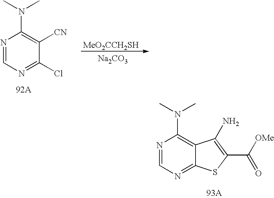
N1=CN=C(Cl)C([CN])=C1N(C)C.[MeO2CCH2SH].[Na2CO3].N1=CN=C2C(=C1N(C)C)C(N)=C(C([OMe])=O)S2
